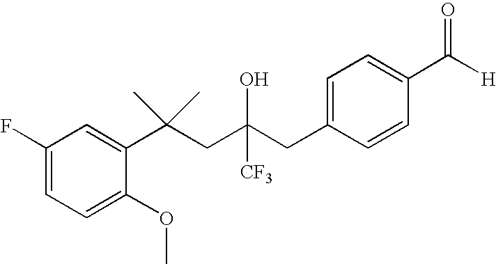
C1=C(OC)C(C(CC(CC2=CC=C(C([H])=O)C=C2)([CF3])O)(C)C)=CC(F)=C1
